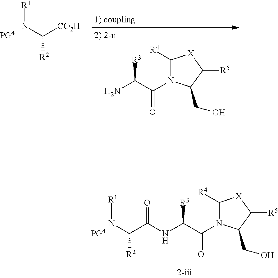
N(C(C(NC(C(N1C([R4])[X]C([R5])C1CO)=O)[R3])=O)[R2])[R1].[PG4].N(C([CO2H])[R2])[R1].C1([R4])N(C(C(N)[R3])=O)C(CO)C([R5])[X]1
